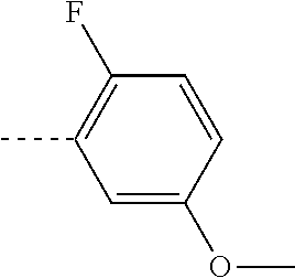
C1(OC)=CC(C)=C(F)C=C1
